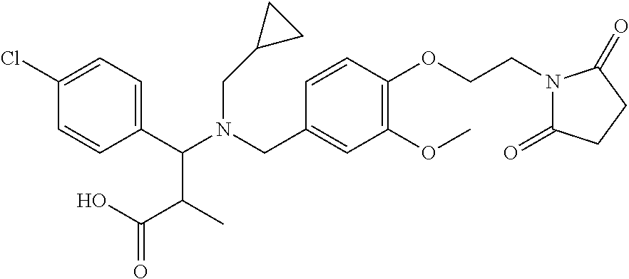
C1(C(N(CC2=CC(OC)=C(OCCN3C(=O)CCC3=O)C=C2)CC2CC2)C(C(O)=O)C)=CC=C(Cl)C=C1
